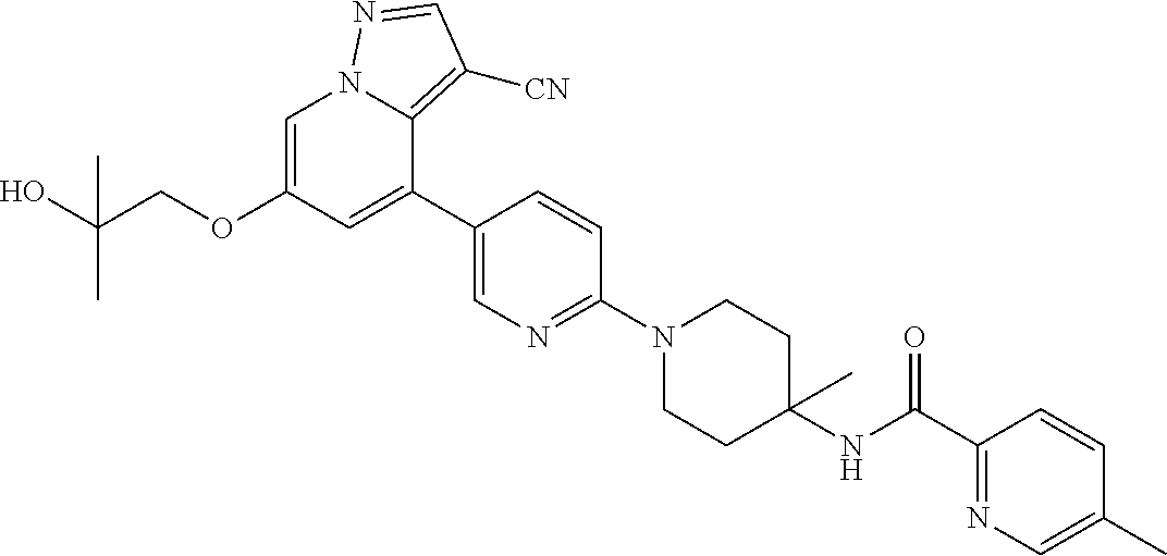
C1=C(OCC(O)(C)C)C=C(C2=CN=C(N3CCC(NC(C4=NC=C(C)C=C4)=O)(C)CC3)C=C2)C2=C([CN])C=NN12
